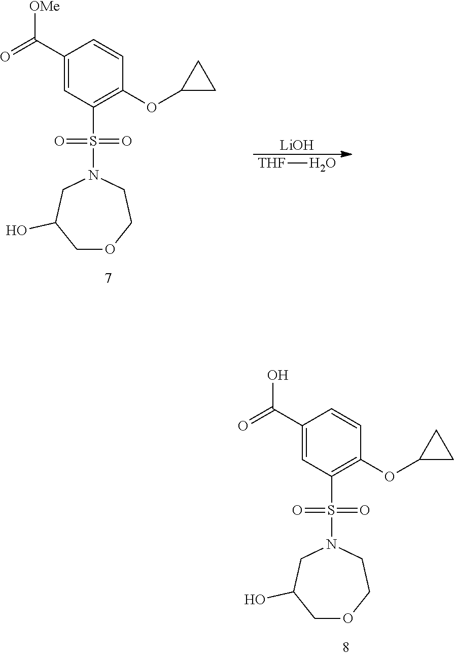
OC(C1=CC(S(=O)(=O)N2CCOCC(O)C2)=C(OC2CC2)C=C1)=O.[OMe]C(C1=CC(S(=O)(=O)N2CCOCC(O)C2)=C(OC2CC2)C=C1)=O.[LiOH].[THF]O
